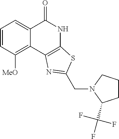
C1=CC([MeO])=C2C(=C1)C(=O)NC1=C2N=C(CN2C(C(F)(F)F)CCC2)S1
